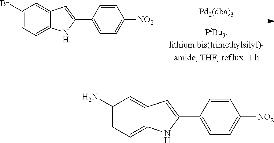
[Pd2(dba)3].C1(Br)=CC=C2C(=C1)C=C(C1=CC=C([NO2])C=C1)N2.C1(N)=CC=C2C(=C1)C=C(C1=CC=C([NO2])C=C1)N2
